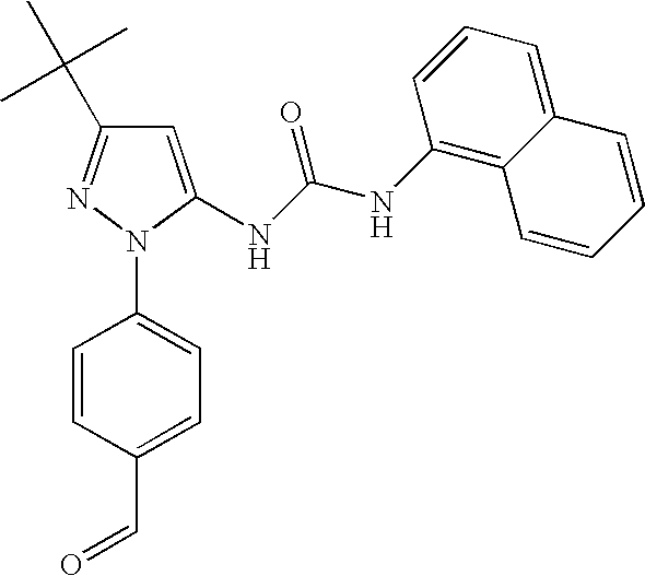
N1(C2=CC=C(C=O)C=C2)C(NC(NC2=C3C(=CC=C2)C=CC=C3)=O)=CC(C(C)(C)C)=N1
